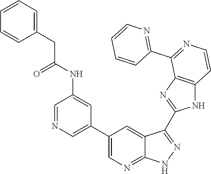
C1=NC=C(C2=CN=C3C(=C2)C(C2=NC4=C(N2)C=CN=C4C2=NC=CC=C2)=NN3)C=C1NC(CC1=CC=CC=C1)=O
